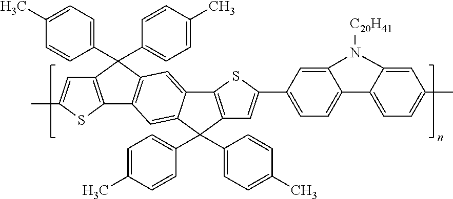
C1=C(C)C=CC(C2(C3=CC=C(C)C=C3)C3=C(SC(C)=C3)C3=C2C=C2C(=C3)C(C3=CC=C(C)C=C3)(C3=CC=C(C)C=C3)C3=C2SC(C2=CC=C4C(=C2)N([C20H41])C2=CC(C)=CC=C42)=C3)=C1
